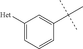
C1([Het])=CC=CC(C(C)(C)C)=C1
